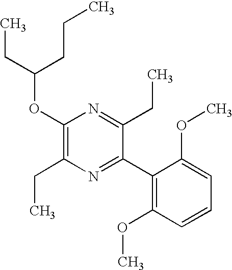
C1(OC(CC)CCC)=C(CC)N=C(C2=C(OC)C=CC=C2OC)C(CC)=N1
